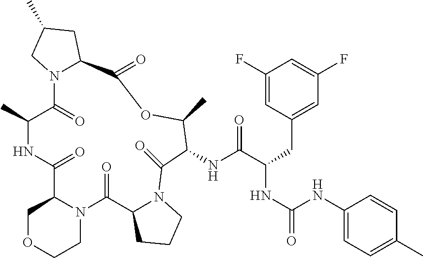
C1(F)=CC(CC(NC(=O)NC2=CC=C(C)C=C2)C(NC2C(C)OC(=O)C3N(C(=O)C(C)NC(=O)C4N(C(=O)C5N(C2=O)CCC5)CCOC4)CC(C)C3)=O)=CC(F)=C1
